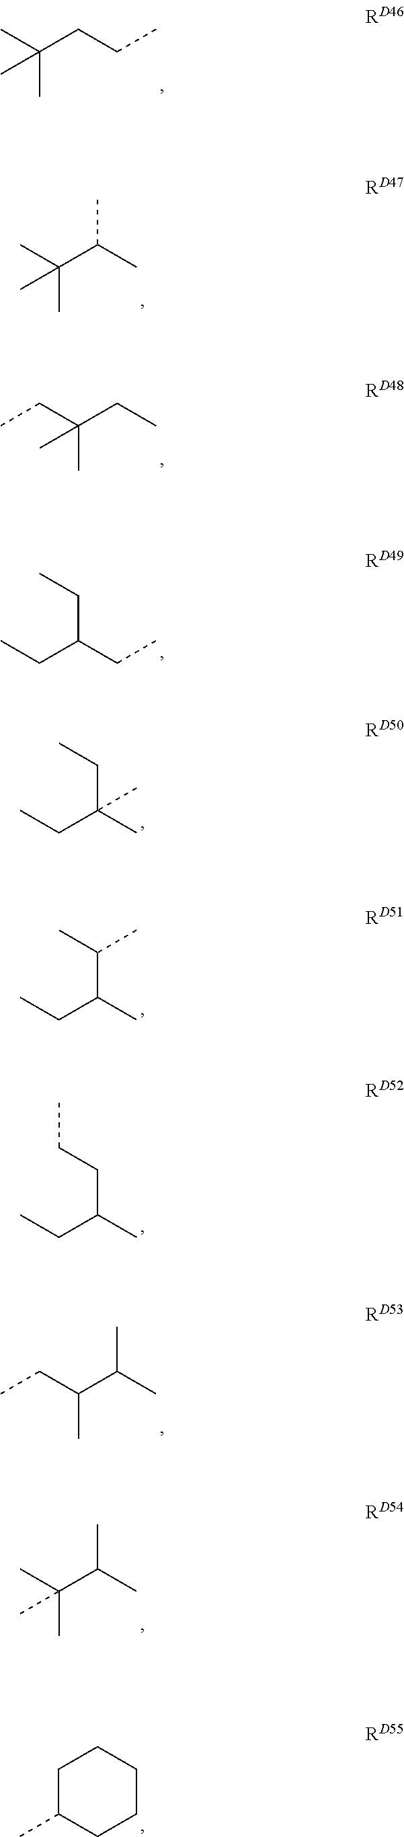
C(CCC)(C)(C)C.C(C(C)C)(C)(C)C.C(CC)(C)(C)CC.C(C(CC)CC)C.C(C(C)(CC)C)C.C(C(C)C(C)C)C.C(C(C)CCC)C.C(C(C)C)(CC)C.C(C(C)C)(C)(C)C.C1C(C)CCCC1
